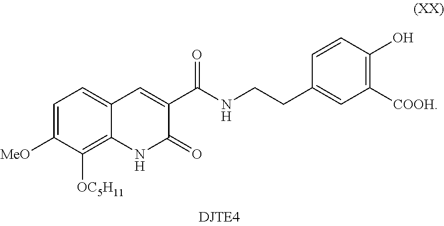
C1=C([MeO])C([OC5H11])=C2C(=C1)C=C(C(=O)NCCC1=CC([COOH])=C(O)C=C1)C(=O)N2
